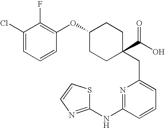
C1(Cl)=CC=CC(OC2CCC(C(O)=O)(CC3=CC=CC(NC4=NC=CS4)=N3)CC2)=C1F
